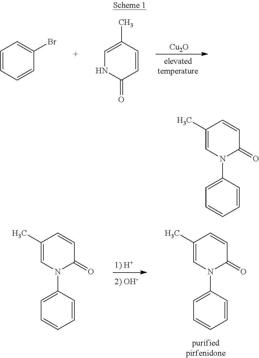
[Cu2O].C1=CC=CC(Br)=C1.C1=C(C)C=CC(=O)N1.C1(C)=CN(C2=CC=CC=C2)C(=O)C=C1.C1(C)=CN(C2=CC=CC=C2)C(=O)C=C1.C1(C)=CN(C2=CC=CC=C2)C(=O)C=C1
